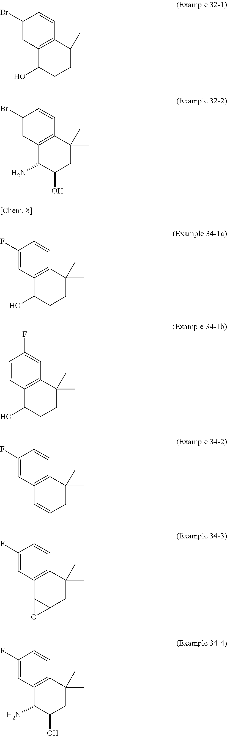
OC1CCC(C)(C)C2=C1C=C(Br)C=C2.NC1C(O)CC(C)(C)C2=C1C=C(Br)C=C2.OC1CCC(C)(C)C2=C1C=C(F)C=C2.OC1CCC(C)(C)C2=C1C=CC(F)=C2.C1=CCC(C)(C)C2=C1C=C(F)C=C2.C12C(CC(C)(C)C3=C1C=C(F)C=C3)O2.NC1C(O)CC(C)(C)C2=C1C=C(F)C=C2
